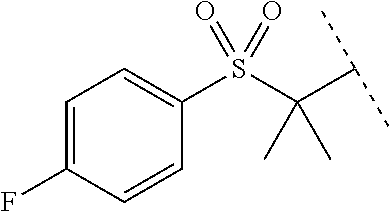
C1(S(C(C(C)C)(C)C)(=O)=O)=CC=C(F)C=C1
